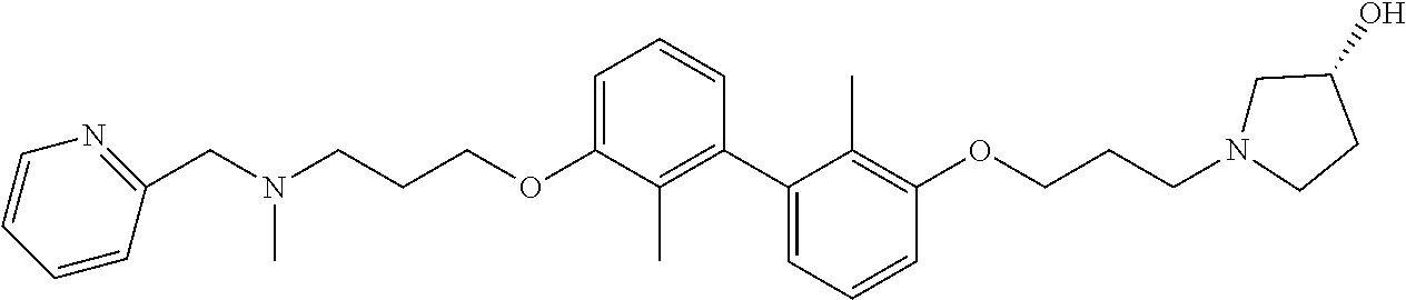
C1=C(OCCCN(CC2=NC=CC=C2)C)C(C)=C(C2=CC=CC(OCCCN3CC(O)CC3)=C2C)C=C1
